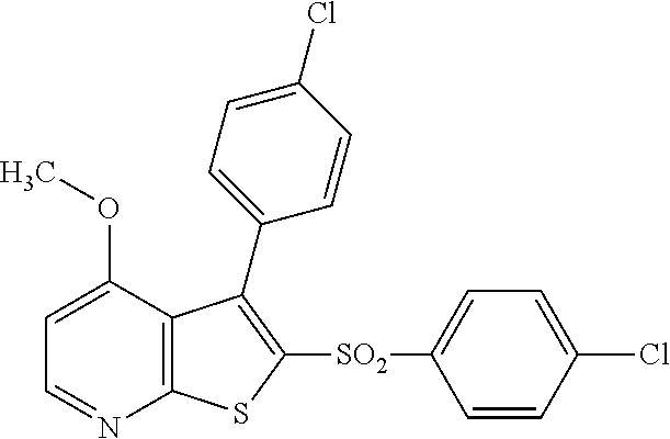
C1=C(OC)C2=C(N=C1)SC([SO2]C1=CC=C(Cl)C=C1)=C2C1=CC=C(Cl)C=C1
